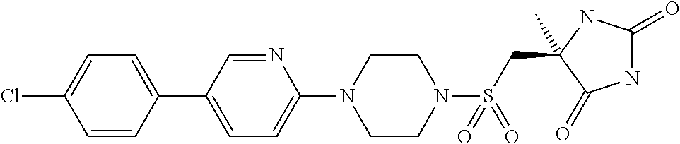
CC1(CS(N2CCN(C3=CC=C(C4=CC=C(Cl)C=C4)C=N3)CC2)(=O)=O)NC(=O)NC1=O
